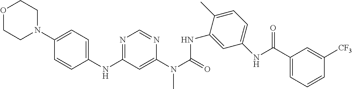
C1=C(NC2=NC=NC(N(C)C(=O)NC3=CC(NC(C4=CC=CC([CF3])=C4)=O)=CC=C3C)=C2)C=CC(N2CCOCC2)=C1
